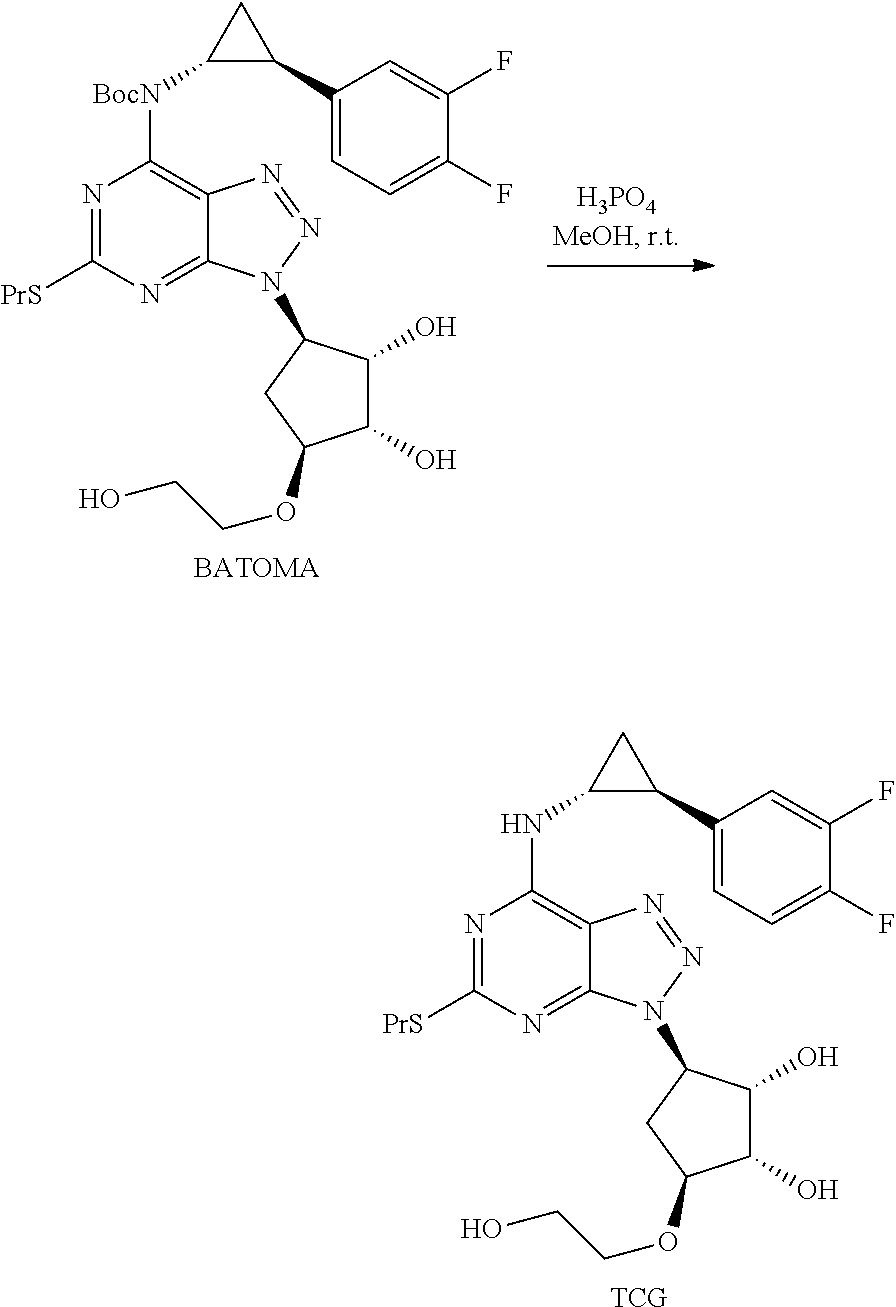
N1=C([PrS])N=C2C(=C1[BocN]C1C(C3=CC=C(F)C(F)=C3)C1)N=NN2C1C(O)C(O)C(OCCO)C1.[BATOMA].N1=C([PrS])N=C2C(=C1NC1C(C3=CC=C(F)C(F)=C3)C1)N=NN2C1C(O)C(O)C(OCCO)C1.[TCG]
